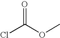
ClC(OC)=O
